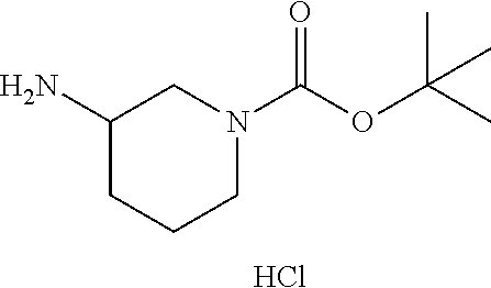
Cl.C1CCN(C(OC(C)(C)C)=O)CC1N
